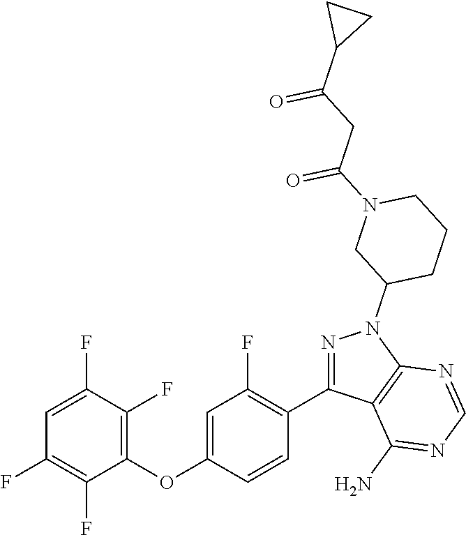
C1=C(F)C(F)=C(OC2=CC(F)=C(C3=NN(C4CCCN(C(CC(C5CC5)=O)=O)C4)C4=C3C(N)=NC=N4)C=C2)C(F)=C1F
